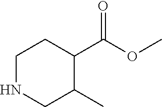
N1CC(C)C(C(=O)OC)CC1
